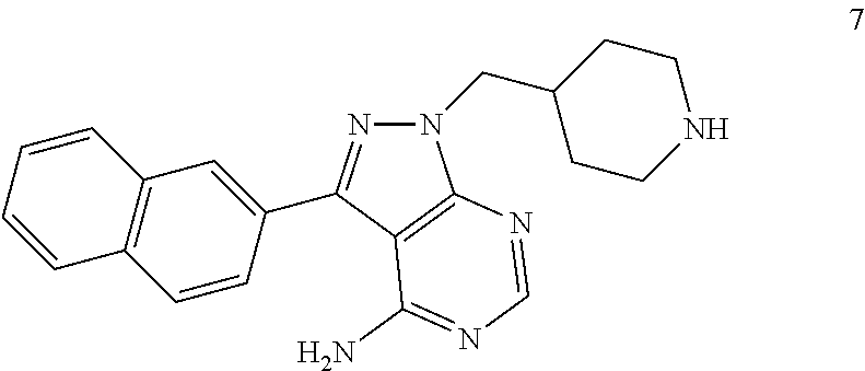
N1(CC2CCNCC2)N=C(C2=CC3=C(C=C2)C=CC=C3)C2=C1N=CN=C2N
